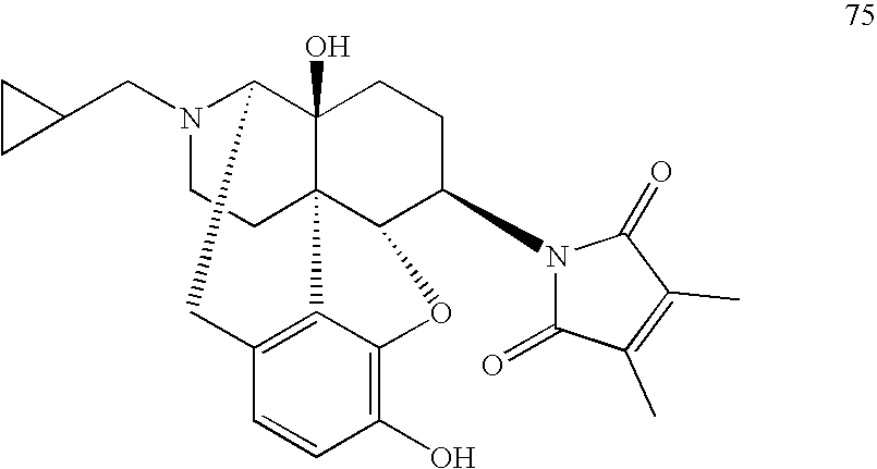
N1(CC2CC2)CCC23C4(O)C1CC1=C2C(=C(O)C=C1)OC3C(N1C(=O)C(C)=C(C)C1=O)CC4
